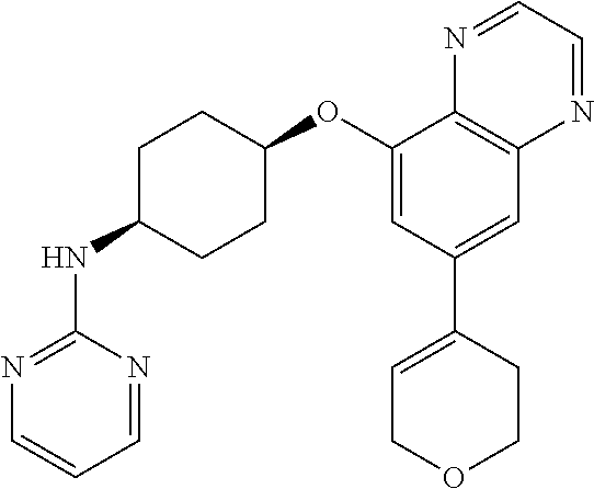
C1(OC2CCC(NC3=NC=CC=N3)CC2)=CC(C2=CCOCC2)=CC2=C1N=CC=N2
